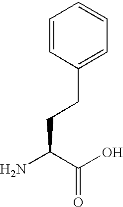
NC(C(O)=O)CCC1=CC=CC=C1
